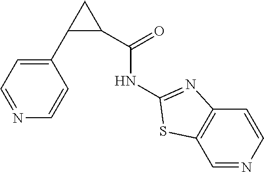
C1(C2C(C(=O)NC3=NC4=C(C=NC=C4)S3)C2)=CC=NC=C1
